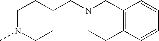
C1N(C)CCC(CN2CCC3=C(C2)C=CC=C3)C1
